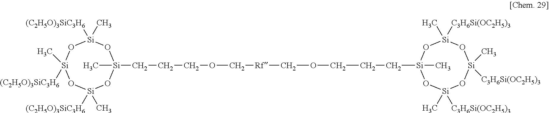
[Si]1([(C2H5O)3SiC3H6])(C)O[Si](C)(CCCOC[Rf]COCCC[Si]2(C)O[Si]([C3H6Si(OC2H5)3])(C)O[Si](C)([C3H6Si(OC2H5)3])O[Si]([C3H6Si(OC2H5)3])(C)O2)O[Si]([(C2H5O)3SiC3H6])(C)O[Si](C)([(C2H5O)3SiC3H6])O1
